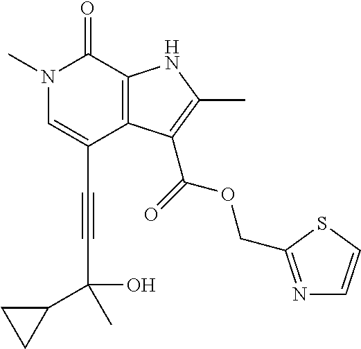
C(C1=CN(C)C(=O)C2=C1C(C(=O)OCC1=NC=CS1)=C(C)N2)#CC(C1CC1)(C)O
